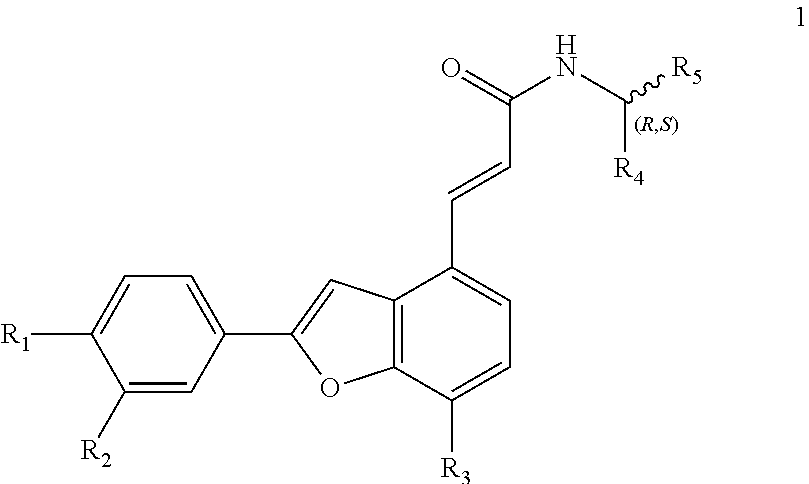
C12=C(C([R3])=CC=C1C=CC(NC([R5])[R4])=O)OC(C1=CC=C([R1])C([R2])=C1)=C2
